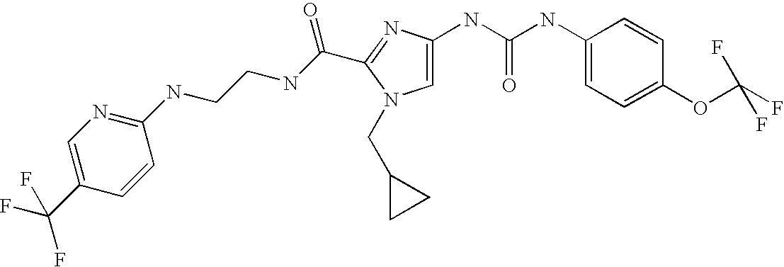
FC(C1=CN=C(NCCNC(=O)C2=NC(NC(NC3=CC=C(OC(F)(F)F)C=C3)=O)=CN2CC2CC2)C=C1)(F)F
